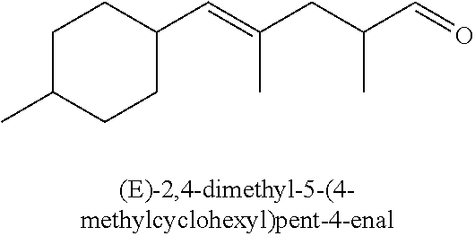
C1C(C)CCC(C=C(CC(C=O)C)C)C1
